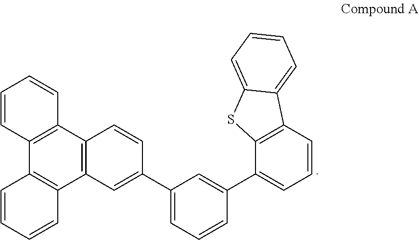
C12=C(C3=C(C4=C1C=CC=C4)C=CC=C3)C=CC(C1=CC=CC(C3=CC=CC4=C3SC3=CC=CC=C43)=C1)=C2
